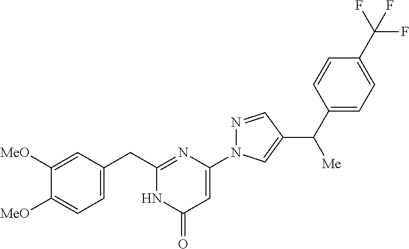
C1(CC2=CC=C([MeO])C([MeO])=C2)=NC(N2N=CC(C([Me])C3=CC=C(C(F)(F)F)C=C3)=C2)=CC(=O)N1
